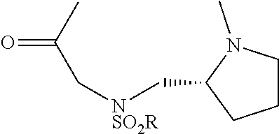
CC(C[NSO2R]CC1N(C)CCC1)=O
